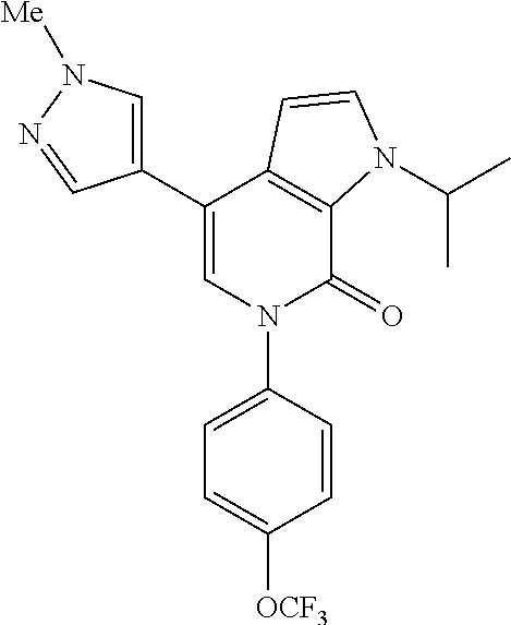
C1(C2=CN([Me])N=C2)=CN(C2=CC=C([OCF3])C=C2)C(=O)C2=C1C=CN2C(C)C
